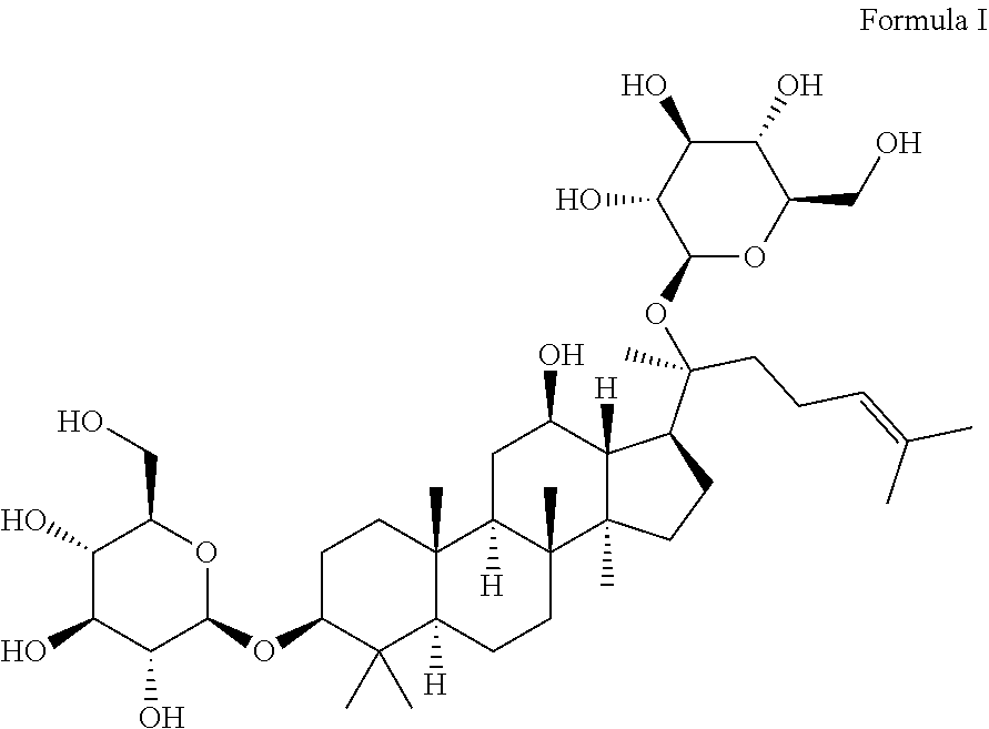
C1(O)C(O)C(O)C(OC2C(C)(C)C3([H])C(C)(CC2)C2([H])C(C)(CC3)C3(C)C([H])(C(O)C2)C(C(OC2OC(CO)C(O)C(O)C2O)(CCC=C(C)C)C)CC3)OC1CO
